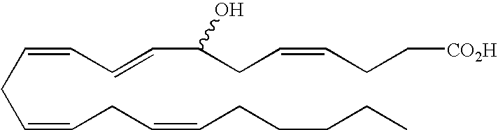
C(CC=CCC=CCCCCC)=CC=CC(CC=CCC[CO2H])O
